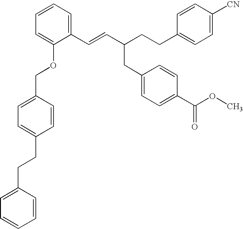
C1(C=CC(CCC2=CC=C([CN])C=C2)CC2=CC=C(C(OC)=O)C=C2)=CC=CC=C1OCC1=CC=C(CCC2=CC=CC=C2)C=C1
